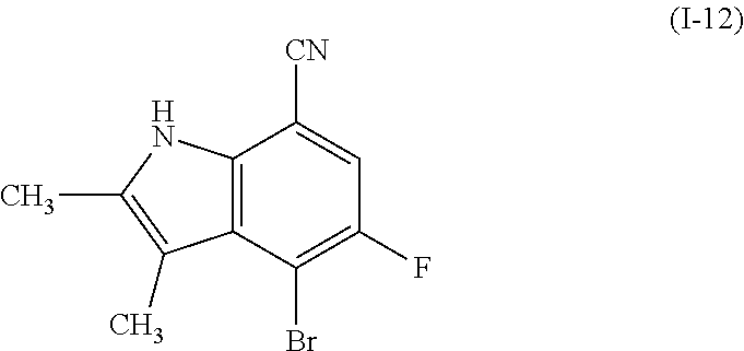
BrC1=C(F)C=C([CN])C2=C1C(C)=C(C)N2
